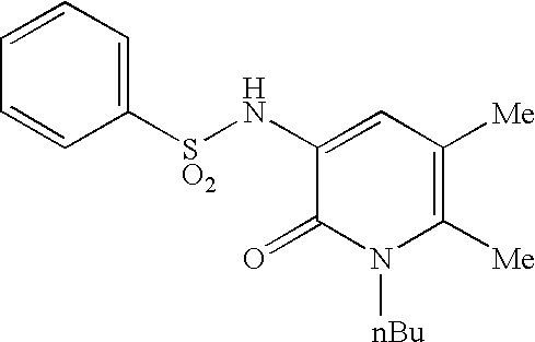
C1(N[SO2]C2=CC=CC=C2)=CC([Me])=C([Me])N([nBu])C1=O
